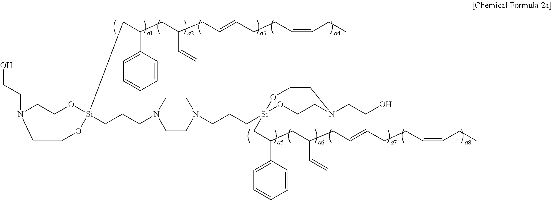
C1CN(CCC[Si]2(CC(C3=CC=CC=C3)CC(CC=CCCC=CCC)C=C)OCCN(CCO)CCO2)CCN1CCC[Si]1(CC(C2=CC=CC=C2)CC(CC=CCCC=CCC)C=C)OCCN(CCO)CCO1
